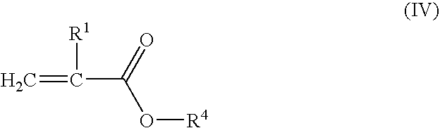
C=C([R1])C(O[R4])=O
